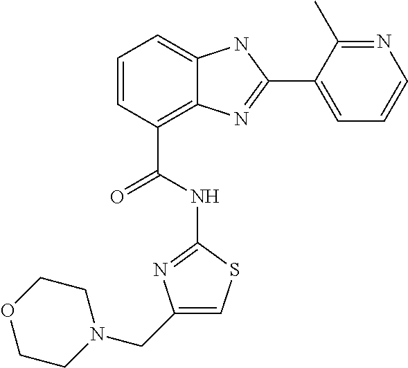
C1=CC(C(=O)NC2=NC(CN3CCOCC3)=CS2)=C2C(=C1)NC(C1=CC=CN=C1C)=N2
